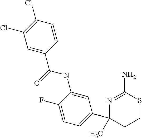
N1=C(N)SCCC1(C)C1=CC=C(F)C(NC(=O)C2=CC(Cl)=C(Cl)C=C2)=C1
